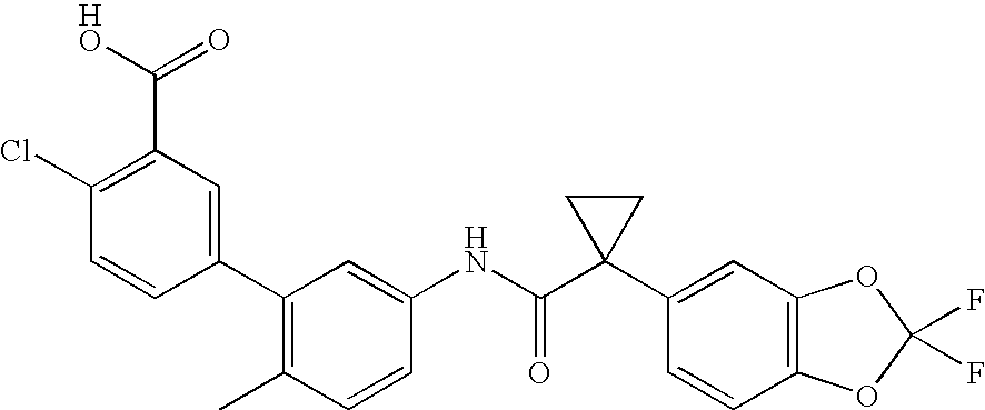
C1(C2=CC(C(O)=O)=C(Cl)C=C2)=C(C)C=CC(NC(C2(C3=CC4=C(C=C3)OC(F)(F)O4)CC2)=O)=C1
